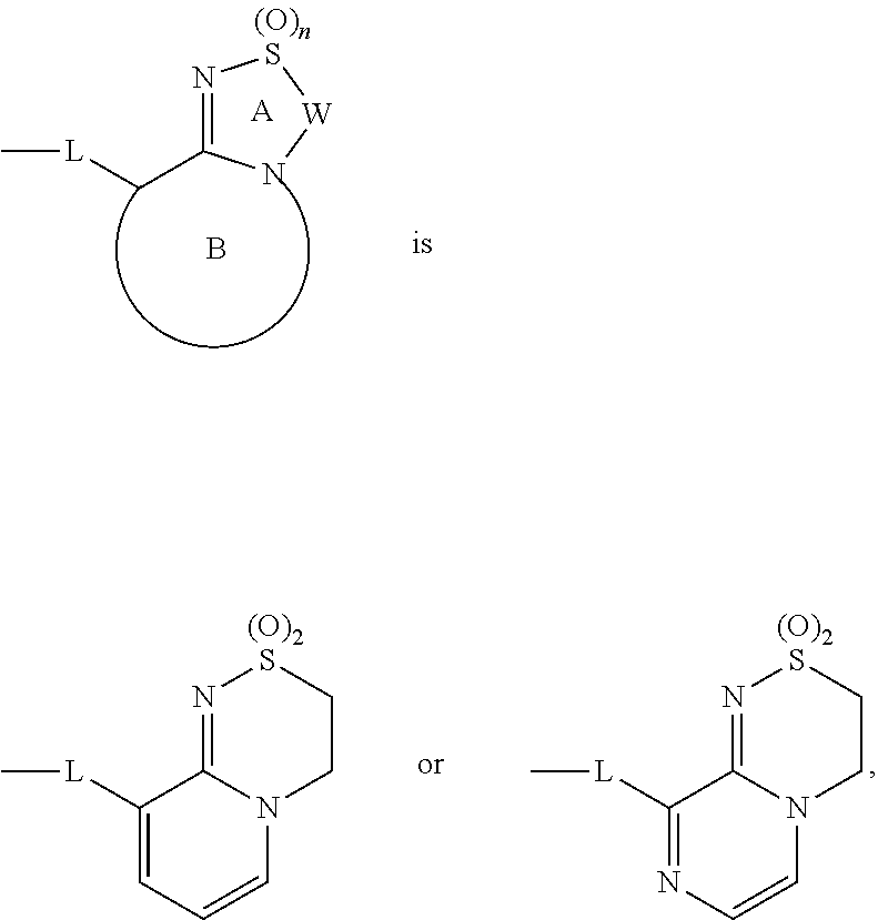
N1=C(C[L]C)N[W]S1.[A].B.C1([L]C)=CC=CN2C1=NSCC2.[(O)2].C1([L]C)=NC=CN2C1=NSCC2.[(O)2]
